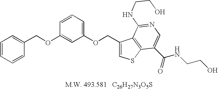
C1(COC2=CC(OCC3=CSC4=C3C(NCCO)=NC=C4C(=O)NCCO)=CC=C2)=CC=CC=C1
